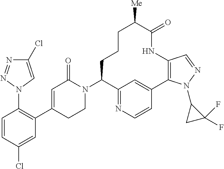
C1=CC(Cl)=CC(C2=CC(=O)N(C3C4=NC=CC(=C4)C4=C(NC(=O)C([Me])CCC3)C=NN4C3CC3(F)F)CC2)=C1N1C=C(Cl)N=N1
